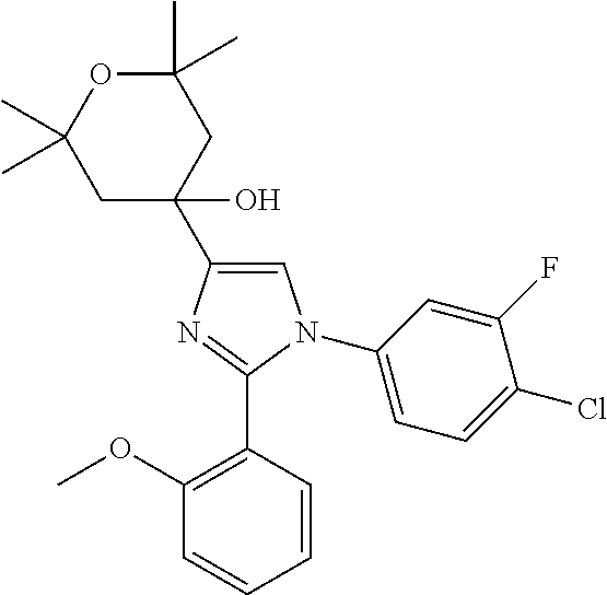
C1=C(C2(O)CC(C)(C)OC(C)(C)C2)N=C(C2=C(OC)C=CC=C2)N1C1=CC=C(Cl)C(F)=C1
